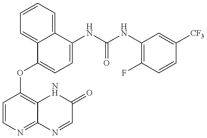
C1=CN=C2C(=C1OC1=CC=C(NC(=O)NC3=C(F)C=CC([CF3])=C3)C3=CC=CC=C13)NC(=O)C=N2
